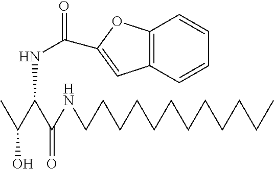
CC(C(C(NCCCCCCCCCCCC)=O)NC(=O)C1=CC2=C(O1)C=CC=C2)O
